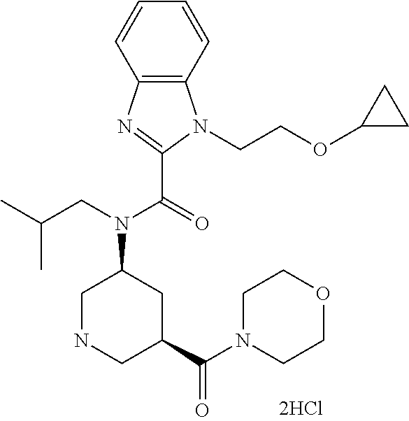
C1NCC(C(N2CCOCC2)=O)CC1N(CC(C)C)C(=O)C1=NC2=C(N1CCOC1CC1)C=CC=C2
